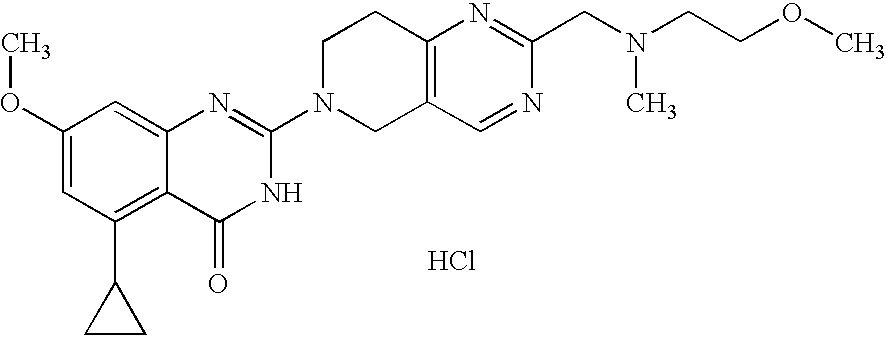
C1(OC)=CC(C2CC2)=C2C(=C1)N=C(N1CC3=C(CC1)N=C(CN(C)CCOC)N=C3)NC2=O.Cl
